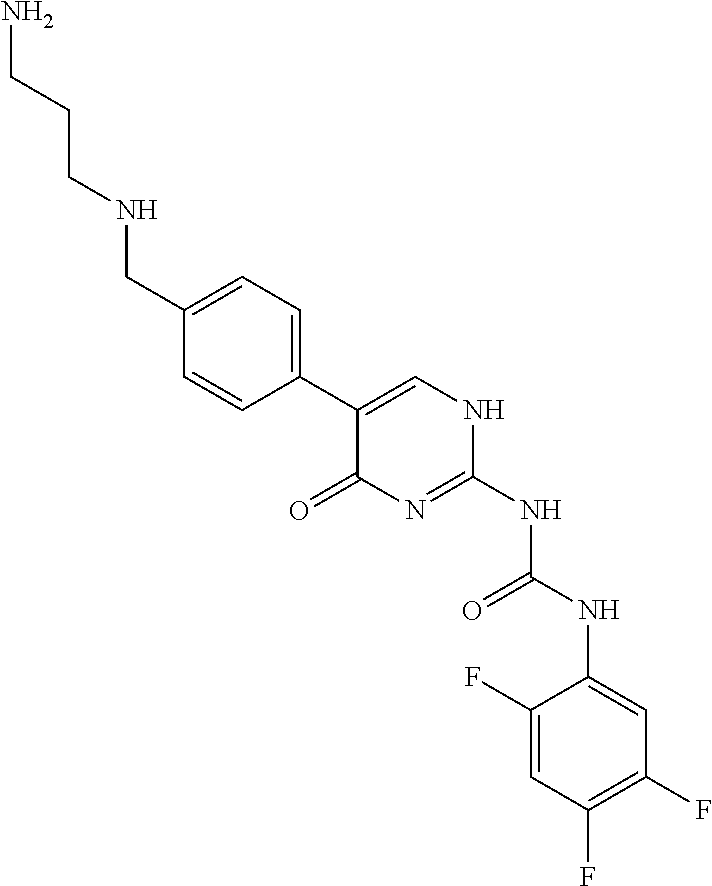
C1(CNCCCN)=CC=C(C2=CNC(NC(=O)NC3=CC(F)=C(F)C=C3F)=NC2=O)C=C1
